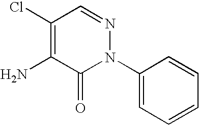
NC1=C(Cl)C=NN(C2=CC=CC=C2)C1=O
